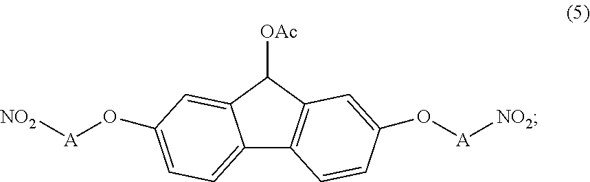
C12=CC=C(O[A][NO2])C=C1C([OAc])C1=C2C=CC(O[A][NO2])=C1
